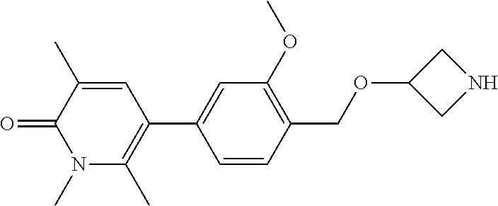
O=C1C(C)=CC(C2=CC(OC)=C(COC3CNC3)C=C2)=C(C)N1C
